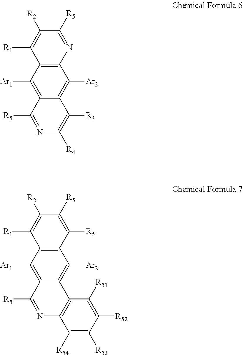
C12=C(C([Ar1])=C3C(=C1[Ar2])C([R3])=C([R4])N=C3[R5])C([R1])=C([R2])C([R5])=N2.C12=C(C([Ar1])=C3C(=C1[Ar2])C1=C(N=C3[R5])C([R54])=C([R53])C([R52])=C1[R51])C([R1])=C([R2])C([R5])=C2[R5]
